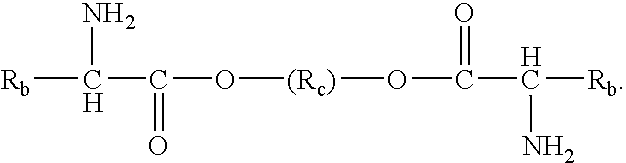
[Rb]C(N)C(O[(Rc)]OC(=O)C([Rb])N)=O
